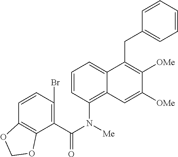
C1=CC(N(C(=O)C2=C(Br)C=CC3=C2OCO3)[Me])=C2C(=C1)C(CC1=CC=CC=C1)=C([OMe])C([OMe])=C2
